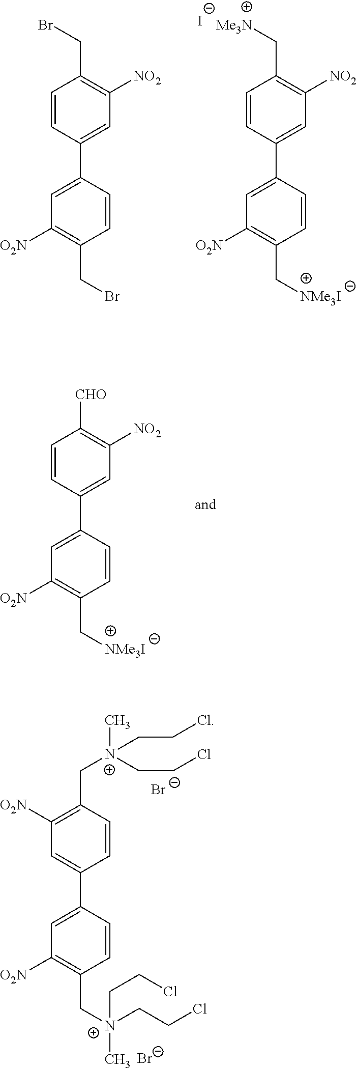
C1=CC(C2=CC([O2N])=C(C[NMe3I])C=C2)=CC([NO2])=C1C[Me3N].[I-].C1=CC(C2=CC([O2N])=C(CBr)C=C2)=CC([NO2])=C1CBr.C1=CC(C2=CC([O2N])=C(C[NMe3I])C=C2)=CC([NO2])=C1[CHO].C1([O2N])=C(C[N+](C)(CCCl)CCCl)C=CC(C2=CC([O2N])=C(C[N+](C)(CCCl)CCCl)C=C2)=C1.[Br-].[Br-]
